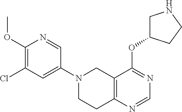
C1(OC)=C(Cl)C=C(N2CCC3=C(C2)C(OC2CNCC2)=NC=N3)C=N1
